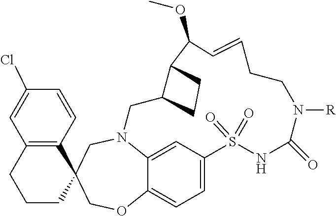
N12C3=CC(=CC=C3OCC3(C4=C(C=C(Cl)C=C4)CCC3)C1)S(=O)(=O)NC(=O)N([R])CCC=CC(OC)C1C(C2)CC1
